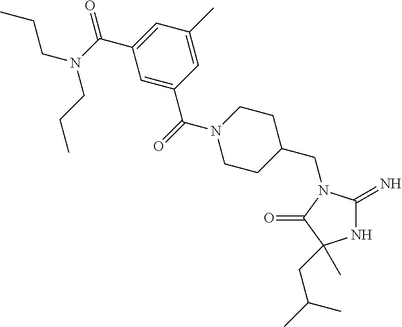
N1C(=N)N(CC2CCN(C(C3=CC(C(=O)N(CCC)CCC)=CC(C)=C3)=O)CC2)C(=O)C1(C)CC(C)C
